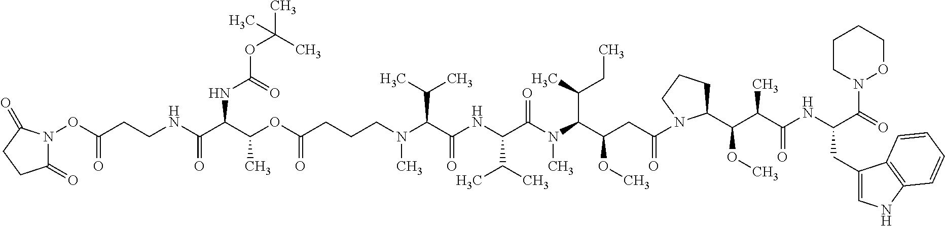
C(C(OC(CCCN(C(C(NC(C(N(C(C(CC(=O)N1C(C(C(C(NC(C(N2OCCCC2)=O)CC2=CNC3=C2C=CC=C3)=O)C)OC)CCC1)OC)C(CC)C)C)=O)C(C)C)=O)C(C)C)C)=O)C)(C(NCCC(ON1C(=O)CCC1=O)=O)=O)NC(OC(C)(C)C)=O
